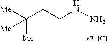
C(CCNN)([Me])([Me])[Me]
